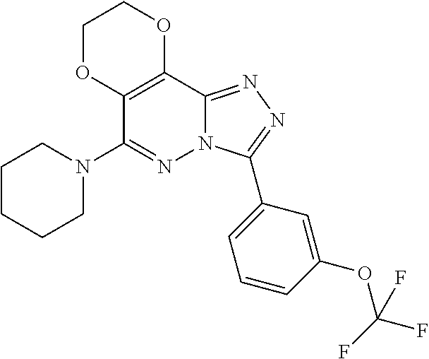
N1(C2=NN3C(=NN=C3C3=CC=CC(OC(F)(F)F)=C3)C3=C2OCCO3)CCCCC1
